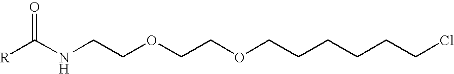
[R]C(NCCOCCOCCCCCCCl)=O
